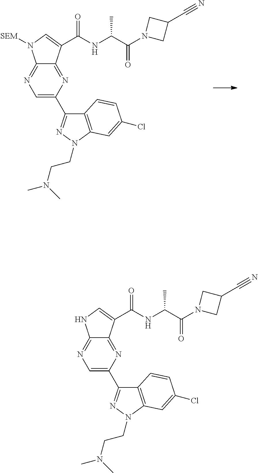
C1=C(C2=NN(CCN(C)C)C3=C2C=CC(Cl)=C3)N=C2C(=N1)NC=C2C(NC(C(N1CC(C#N)C1)=O)C)=O.C1=C(C2=NN(CCN(C)C)C3=C2C=CC(Cl)=C3)N=C2C(=N1)N([SEM])C=C2C(NC(C(N1CC(C#N)C1)=O)C)=O
